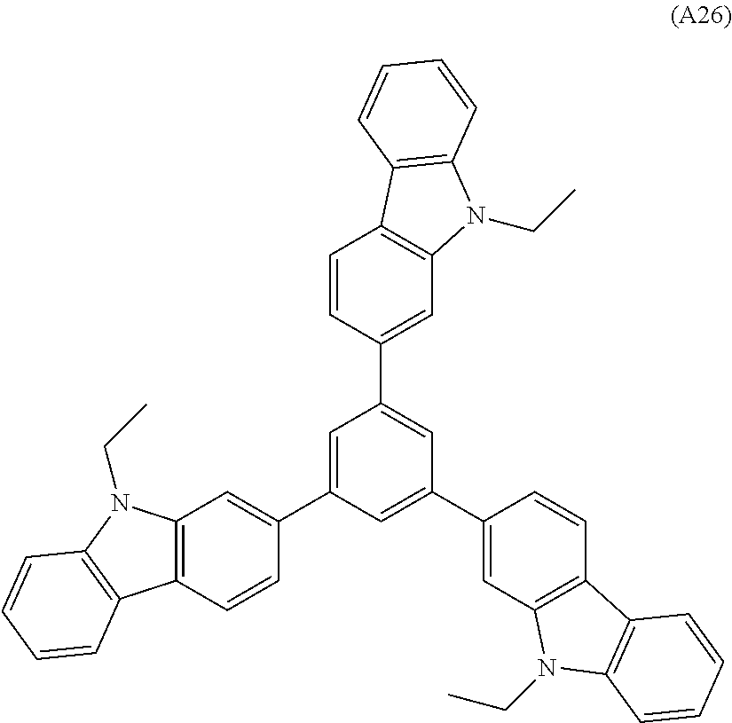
C1=C(C2=CC3=C(C=C2)C2=C(N3CC)C=CC=C2)C=C(C2=CC3=C(C=C2)C2=C(N3CC)C=CC=C2)C=C1C1=CC2=C(C=C1)C1=C(N2CC)C=CC=C1
